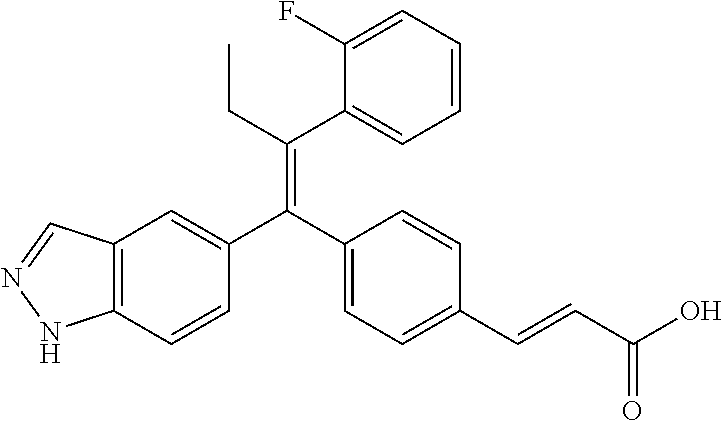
C12=C(C=CC(C(C3=CC=C(C=CC(O)=O)C=C3)=C(CC)C3=CC=CC=C3F)=C1)NN=C2
